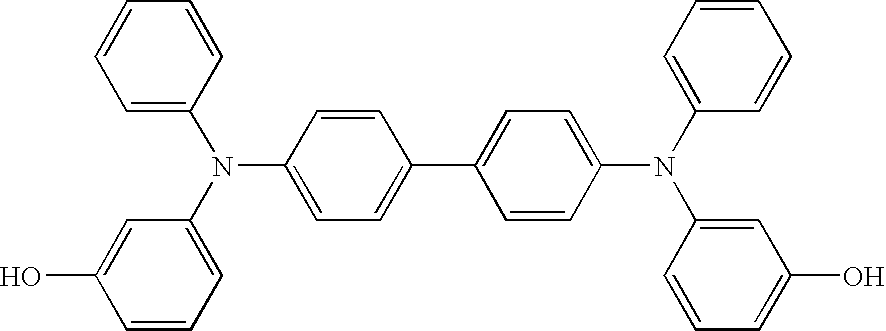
C1=C(N(C2=CC=CC(O)=C2)C2=CC=C(C3=CC=C(N(C4=CC=CC=C4)C4=CC(O)=CC=C4)C=C3)C=C2)C=CC=C1
